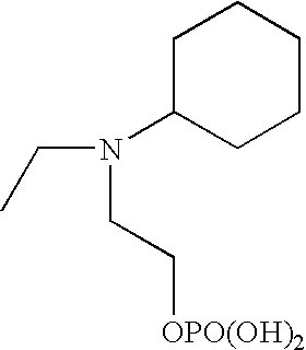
C(N(CC[OPO(OH)2])C1CCCCC1)C
